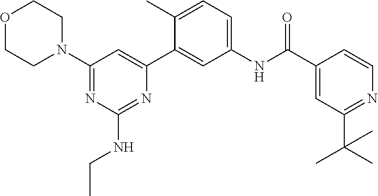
O1CCN(C2=NC(NCC)=NC(C3=CC(NC(C4=CC(C(C)(C)C)=NC=C4)=O)=CC=C3C)=C2)CC1
